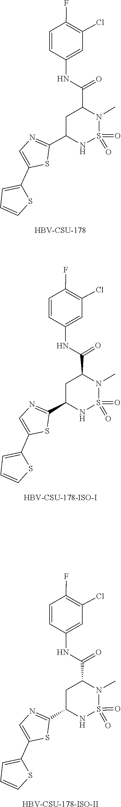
O=S1(=O)N(C)C(C(NC2=CC(Cl)=C(F)C=C2)=O)CC(C2=NC=C(C3=CC=CS3)S2)N1.[HBV-CSU-178].O=S1(=O)NC(C2=NC=C(C3=CC=CS3)S2)CC(C(NC2=CC(Cl)=C(F)C=C2)=O)N1C.[HBV-CSU-178-ISO-I].O=S1(=O)N(C)C(C(NC2=CC(Cl)=C(F)C=C2)=O)CC(C2=NC=C(C3=CC=CS3)S2)N1.[HBV-CSU-178-ISO-II]
